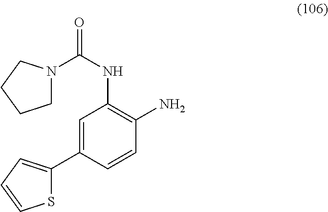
S1C(C2=CC(NC(=O)N3CCCC3)=C(N)C=C2)=CC=C1
